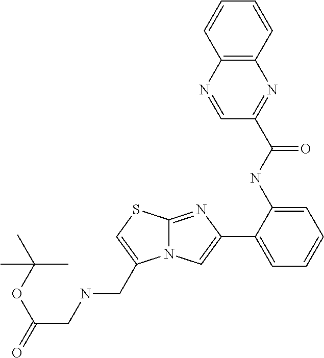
C12=NC(C3=CC=CC=C3NC(C3=NC4=C(N=C3)C=CC=C4)=O)=CN1C(CNCC(=O)OC(C)(C)C)=CS2
